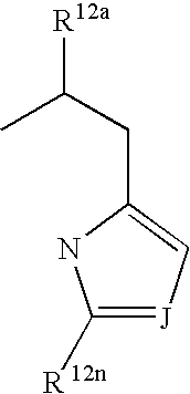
C1([R 12n])=[J]C=C(CC(C)[R12a])N1
